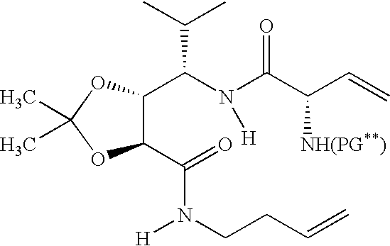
C1(C(=O)N(CCC=C)[H])C(C(N(C(C(C=C)[NH(PG**)])=O)[H])C(C)C)OC(C)(C)O1
